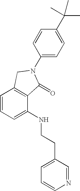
C1=CC=C(NCCC2=CC=CN=C2)C2=C1CN(C1=CC=C(C(C)(C)C)C=C1)C2=O
